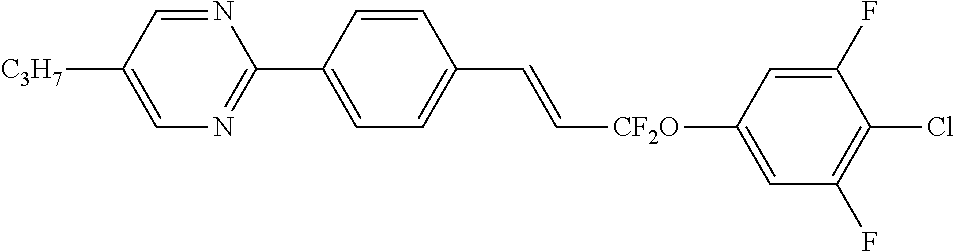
N1=CC([C3H7])=CN=C1C1=CC=C(C=C[CF2O]C2=CC(F)=C(Cl)C(F)=C2)C=C1
